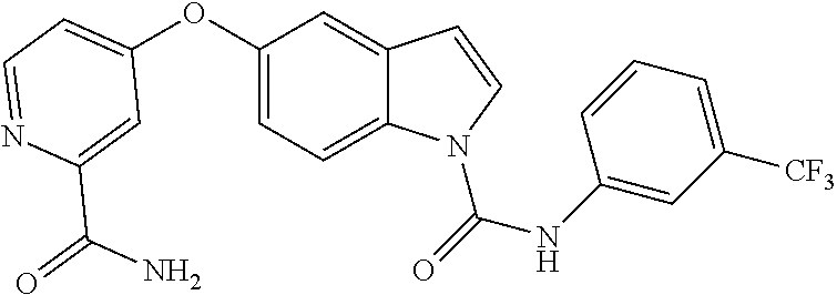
C1=C(C(N)=O)N=CC=C1OC1=CC=C2C(=C1)C=CN2C(=O)NC1=CC([CF3])=CC=C1
